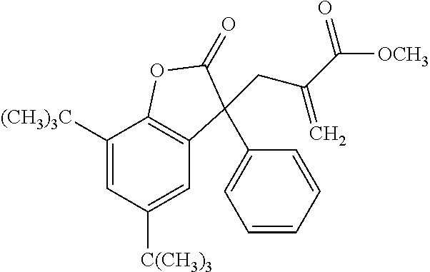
C1([(CH3)3C])=CC([C(CH3)3])=CC2=C1OC(=O)C2(C1=CC=CC=C1)CC(C([OCH3])=O)=C
